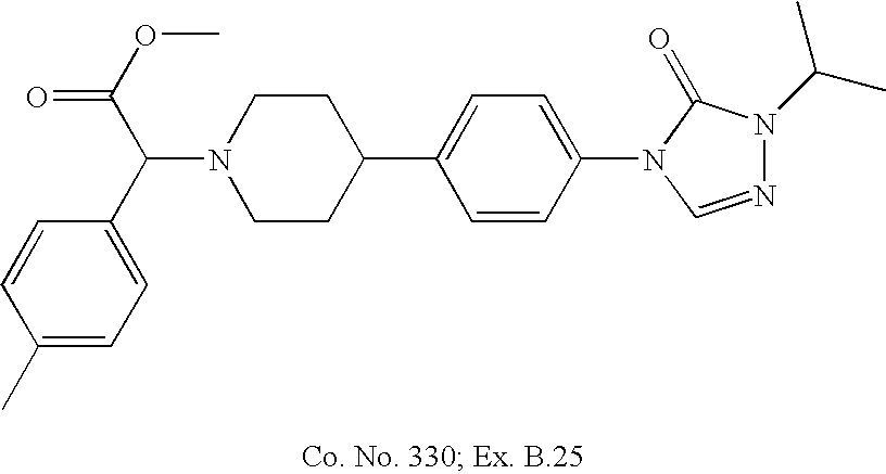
N1(C(C2=CC=C(C)C=C2)C(OC)=O)CCC(C2=CC=C(N3C=NN(C(C)C)C3=O)C=C2)CC1
